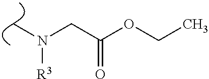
C(C(OCC)=O)N(C)[R3]
